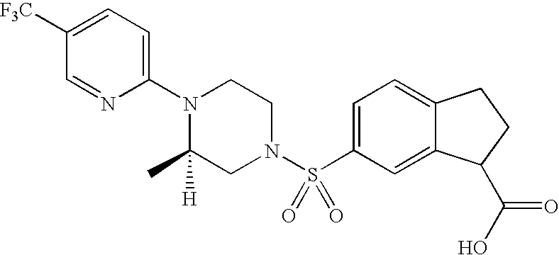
C1(N2C(C)([H])CN(S(C3=CC=C4C(=C3)C(C(O)=O)CC4)(=O)=O)CC2)=CC=C([F3C])C=N1
